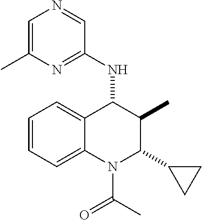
C1=CC=C2C(=C1)C(NC1=NC(C)=CN=C1)C(C)C(C1CC1)N2C(=O)C
